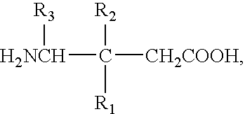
[H2NCH](C([CH2COOH])([R1])[R2])[R3]
